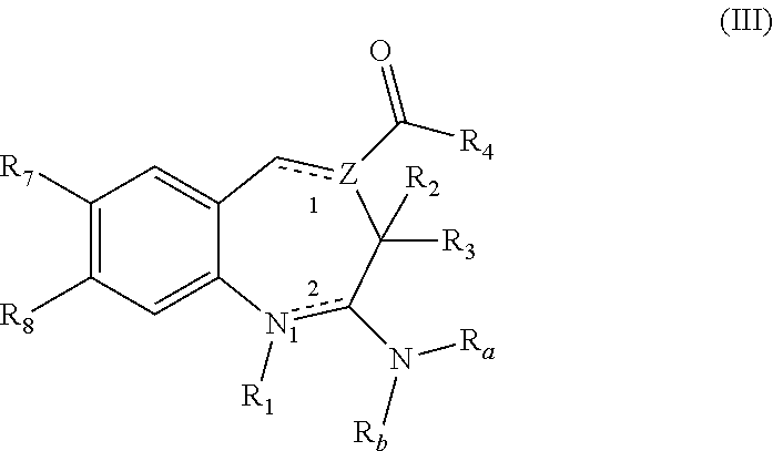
C1([R7])=C([R8])C=C2C(=C1)c[Z](C([R4])=O)C([R3])([R2])c(N([Ra])[Rb])[N1]2[R1]
